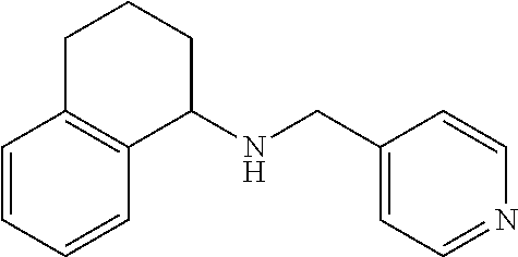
C1=CC=CC2=C1CCCC2NCC1=CC=NC=C1
